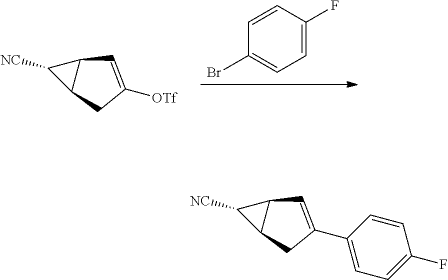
C12C([NC])C1CC(C1=CC=C(F)C=C1)=C2.C1=CC(F)=CC=C1Br.C12C([NC])C1CC([OTf])=C2
